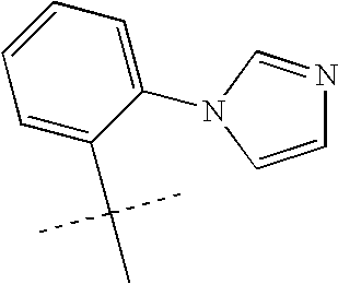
C1(N2C=CN=C2)=CC=CC=C1C(C)(C)C
